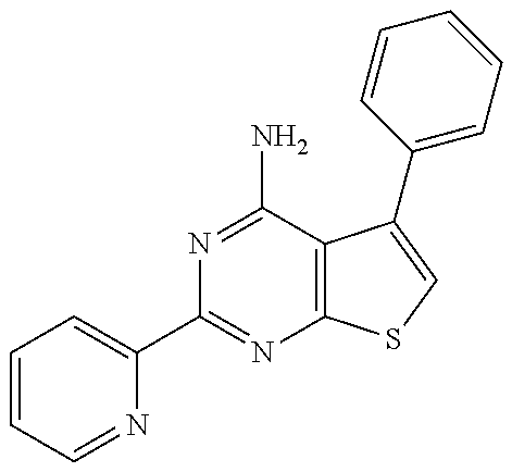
C1=CC=NC(C2=NC3=C(C(N)=N2)C(C2=CC=CC=C2)=CS3)=C1
